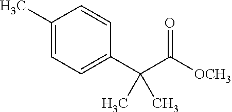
C1(C)=CC=C(C(C(=O)[OCH3])(C)C)C=C1
